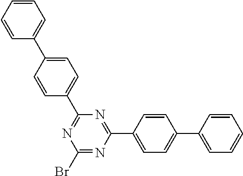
C1=CC=CC=C1C1=CC=C(C2=NC(Br)=NC(C3=CC=C(C4=CC=CC=C4)C=C3)=N2)C=C1
